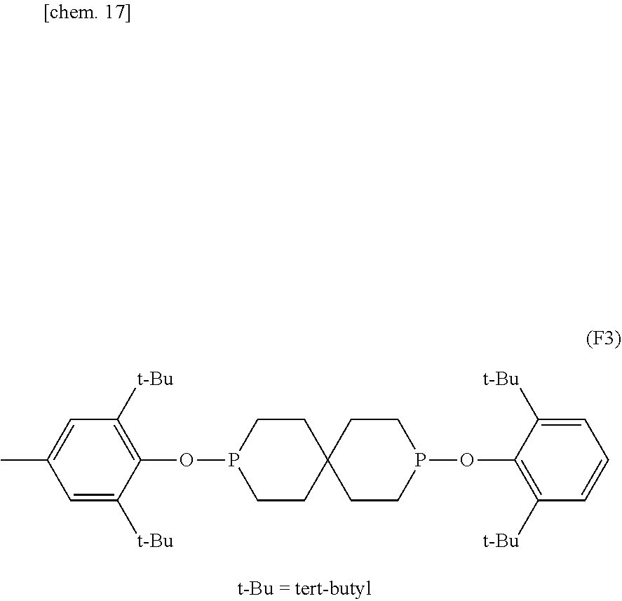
P1(OC2=C([t-Bu])C=C(C)C=C2[t-Bu])CCC2(CC1)CCP(OC1=C([t-Bu])C=CC=C1[t-Bu])CC2
